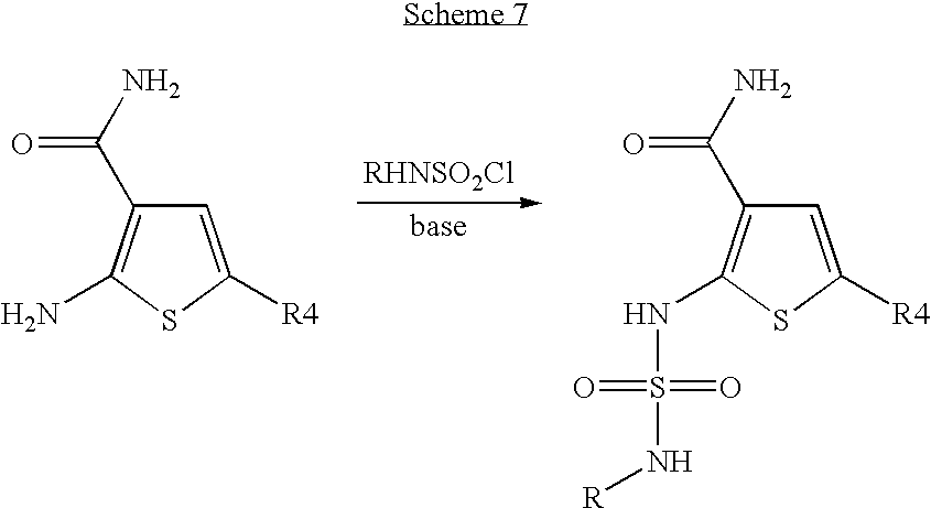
C1=C([R4])SC(N)=C1C(N)=O.C1=C([R4])SC(NS(=O)(=O)N[R])=C1C(N)=O
